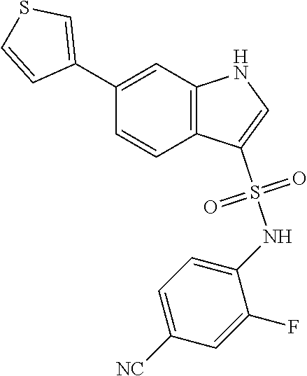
O=S(NC1=CC=C([NC])C=C1F)(=O)C1=CNC2=C1C=CC(C1=CSC=C1)=C2
